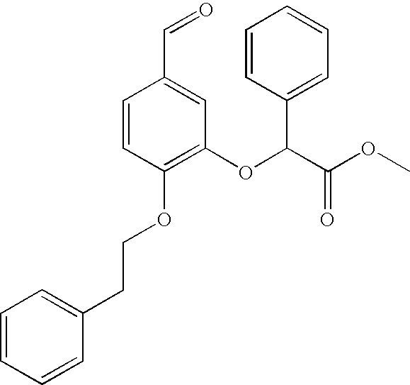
C1=CC=CC(CCOC2=C(OC(C(OC)=O)C3=CC=CC=C3)C=C(C=O)C=C2)=C1
